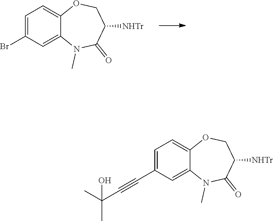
C1=C2OCC([NHTr])C(=O)N(C)C2=CC(Br)=C1.C1=C2OCC([NHTr])C(=O)N(C)C2=CC(C#CC(C)(O)C)=C1
